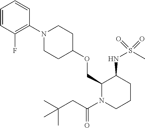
C1(COC2CCN(C3=C(F)C=CC=C3)CC2)N(C(CC(C)(C)C)=O)CCCC1NS(C)(=O)=O
